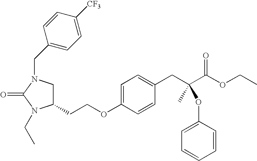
C1(CCOC2=CC=C(CC(C(OCC)=O)(C)OC3=CC=CC=C3)C=C2)CN(CC2=CC=C([CF3])C=C2)C(=O)N1CC
